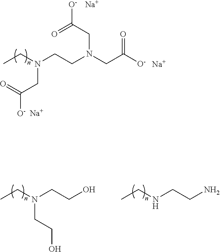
CCN(CC([O-])=O)CCN(CC([O-])=O)CC([O-])=O.[Na].[Na].[Na].CCN(CCO)CCO.CCNCCN
